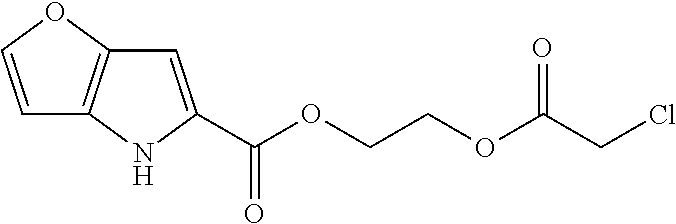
C1=C(C(OCCOC(=O)CCl)=O)NC2=C1OC=C2
